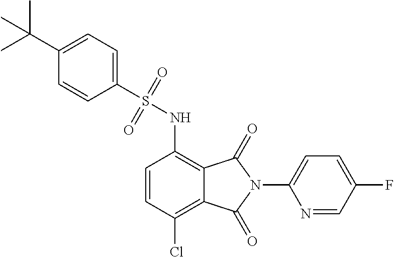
C1(S(NC2=C3C(=C(Cl)C=C2)C(=O)N(C2=CC=C(F)C=N2)C3=O)(=O)=O)=CC=C(C(C)(C)C)C=C1
